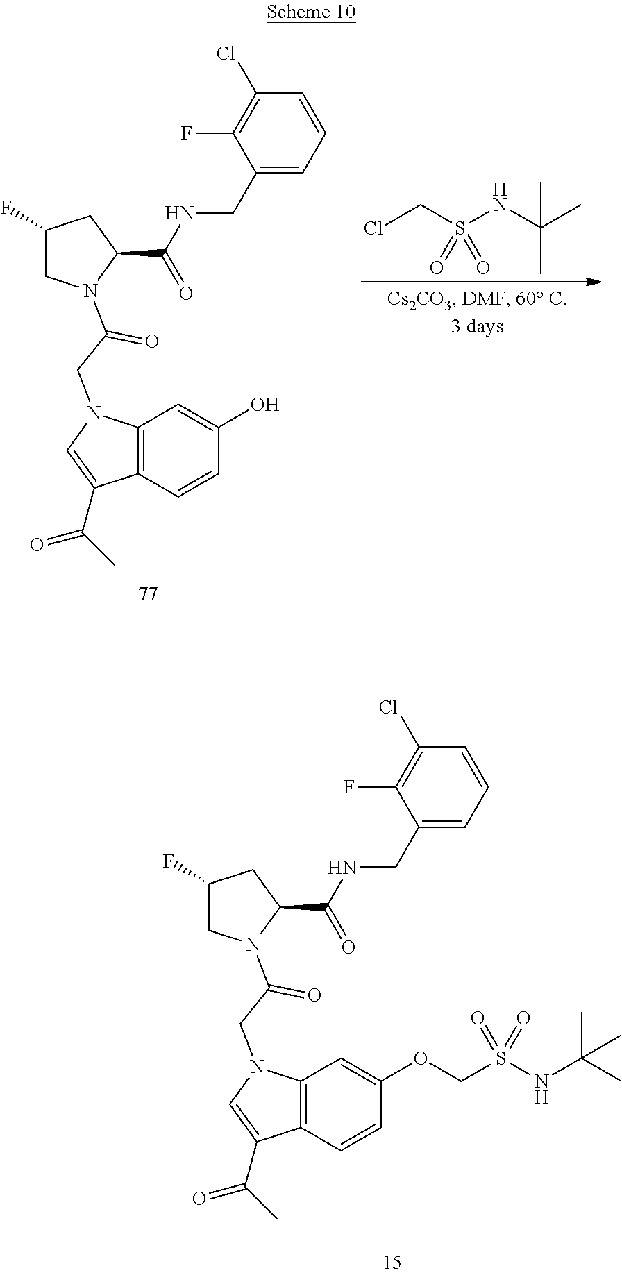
C12=C(C=CC(OCS(NC(C)(C)C)(=O)=O)=C1)C(C(C)=O)=CN2CC(=O)N1CC(F)CC1C(NCC1=CC=CC(Cl)=C1F)=O.C12=C(C=CC(O)=C1)C(C(C)=O)=CN2CC(=O)N1CC(F)CC1C(NCC1=CC=CC(Cl)=C1F)=O.ClCS(NC(C)(C)C)(=O)=O
